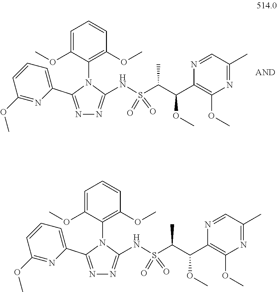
C1=C(OC)C(N2C(C3=CC=CC(OC)=N3)=NN=C2NS(=O)(=O)C(C)C(OC)C2=C(OC)N=C(C)C=N2)=C(OC)C=C1.C1=C(OC)C(N2C(C3=CC=CC(OC)=N3)=NN=C2NS(=O)(=O)C(C)C(OC)C2=C(OC)N=C(C)C=N2)=C(OC)C=C1
